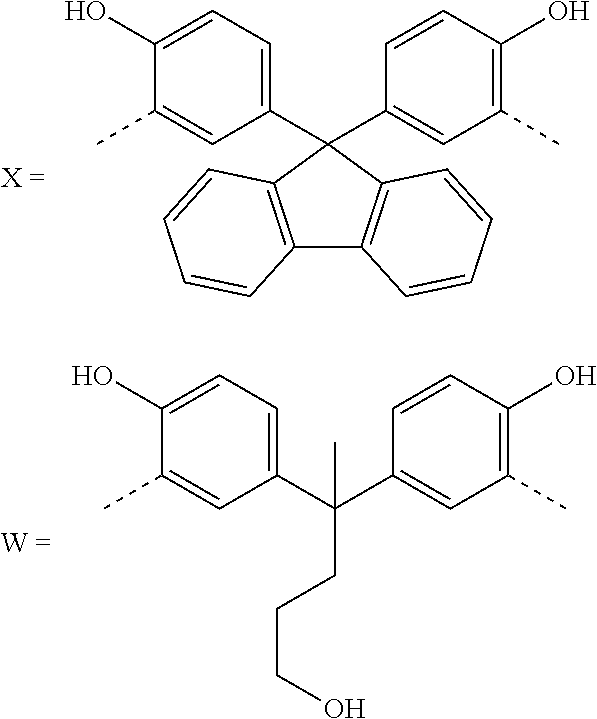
C1(O)=CC=C(C(C2=CC(C)=C(O)C=C2)(CCCO)C)C=C1C.C1(O)=CC=C(C2(C3=CC(C)=C(O)C=C3)C3=C(C4=C2C=CC=C4)C=CC=C3)C=C1C
